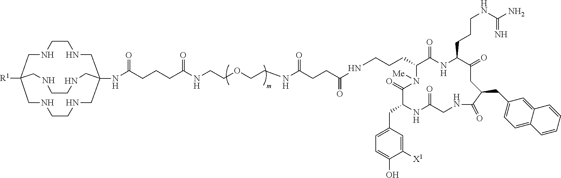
N1CCNCC2([R1])CNCCNCC(NC(CCCC(NCCOCCNC(CCC(=O)NCCCC3C(=O)NC(CCCNC(N)=N)C(=O)CC(CC4=CC=C5C(=C4)C=CC=C5)C(=O)NCC(=O)NC(CC4=CC=C(O)C([X1])=C4)C(=O)N3[Me])=O)=O)=O)(C1)CNCCNC2
